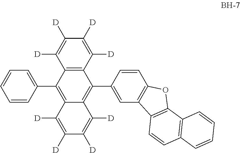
C12=C(C([D])=C([D])C([D])=C1[D])C(C1=CC3=C(C=C1)OC1=C3C=CC3=C1C=CC=C3)=C1C(=C2C2=CC=CC=C2)C([D])=C([D])C([D])=C1[D]
